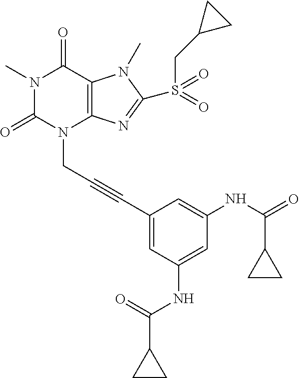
N1(C)C(=O)N(CC#CC2=CC(NC(=O)C3CC3)=CC(NC(C3CC3)=O)=C2)C2=C(C1=O)N(C)C(S(CC1CC1)(=O)=O)=N2
